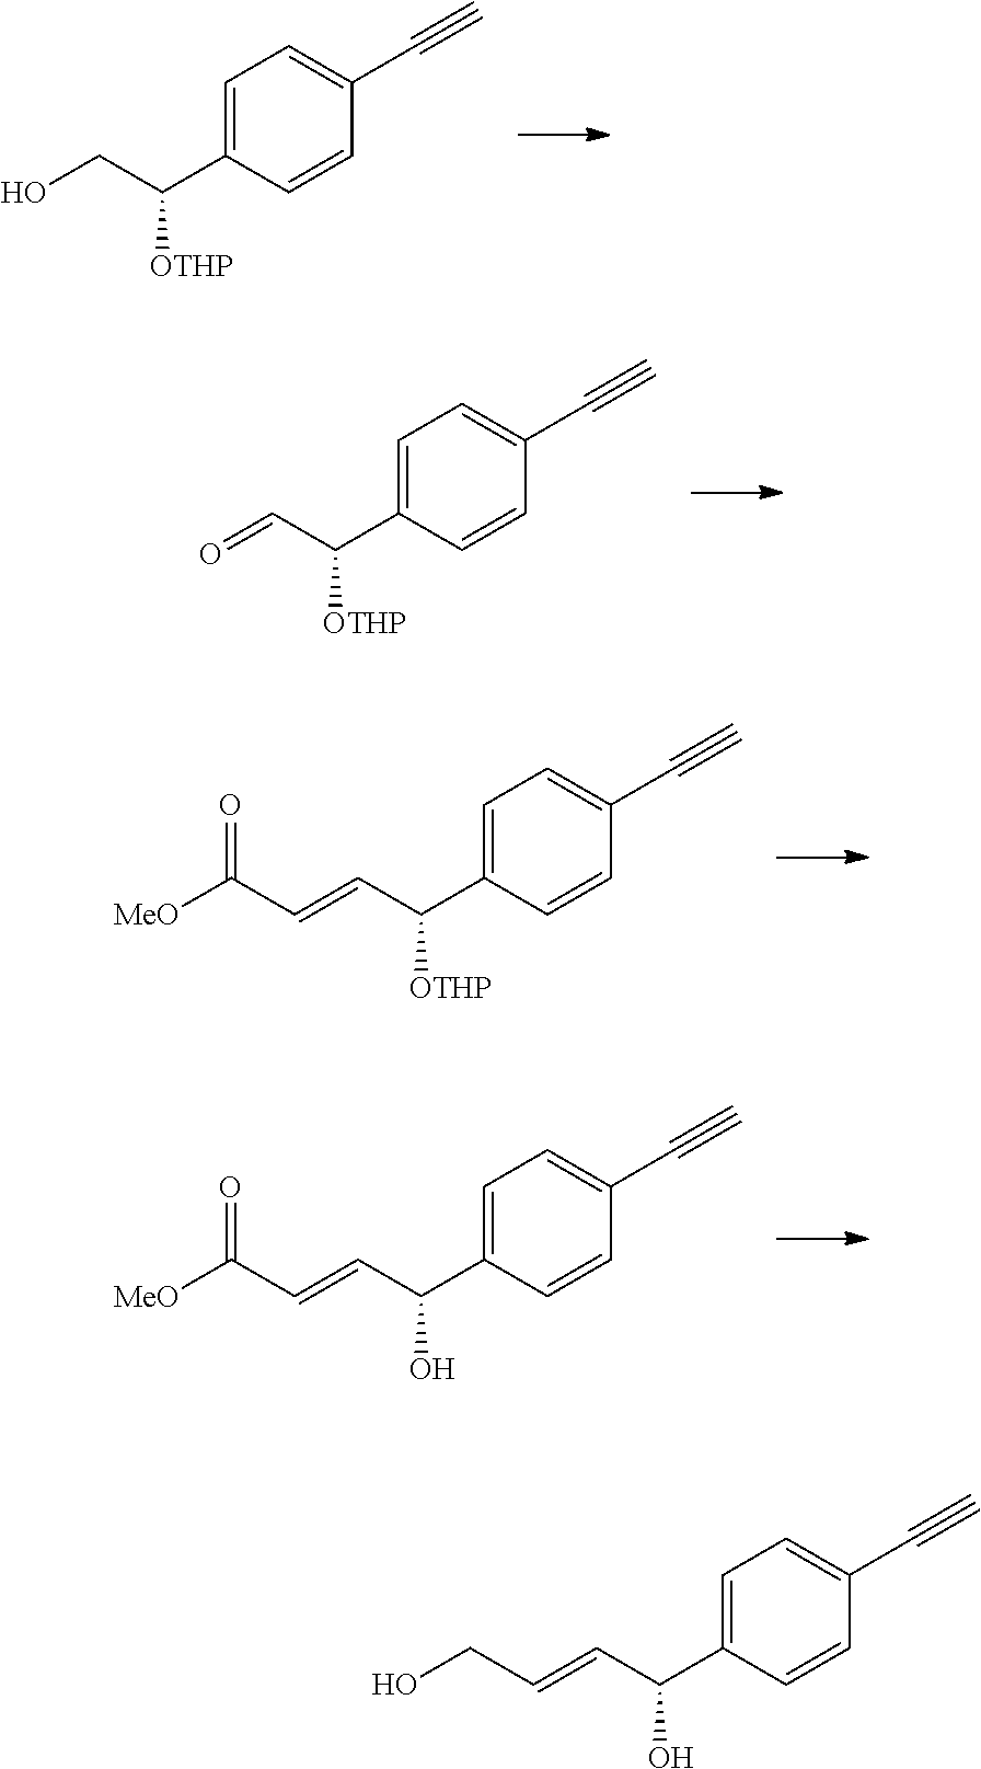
C1=C(C(CO)[OTHP])C=CC(C#C)=C1.C1=C(C(C=O)[OTHP])C=CC(C#C)=C1.C1=C(C(C=CC([MeO])=O)[OTHP])C=CC(C#C)=C1.C1=C(C(C=CC([MeO])=O)O)C=CC(C#C)=C1.C1=C(C(C=CCO)O)C=CC(C#C)=C1
